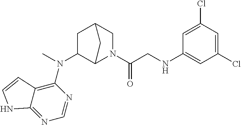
C1(N(C)C2=C3C(=NC=N2)NC=C3)C2N(C(CNC3=CC(Cl)=CC(Cl)=C3)=O)CC(C1)C2
